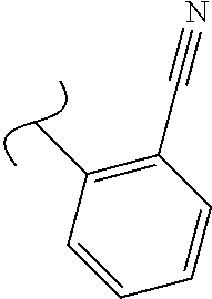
C1=CC(C)=C(C#N)C=C1
